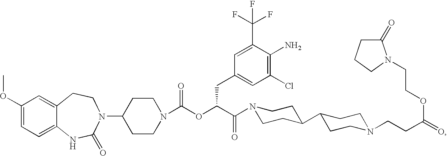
C1(OC)=CC=C2C(=C1)CCN(C1CCN(C(OC(C(=O)N3CCC(C4CCN(CCC(=O)OCCN5C(=O)CCC5)CC4)CC3)CC3=CC(Cl)=C(N)C(C(F)(F)F)=C3)=O)CC1)C(=O)N2
